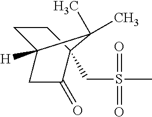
C(S(=O)(C)=O)C12C(=O)CC([H])(CC1)C2(C)C
